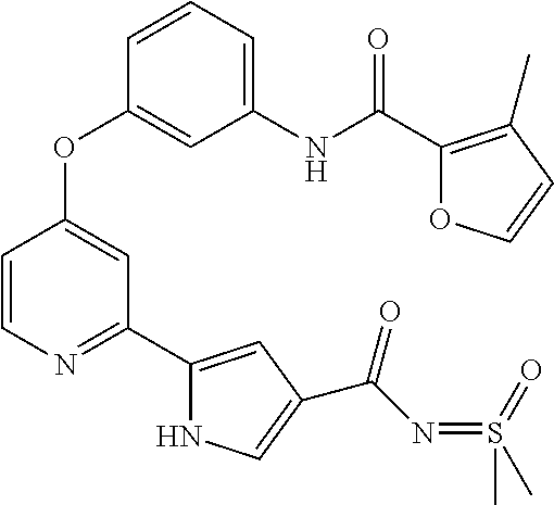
C1(NC(C2=C(C)C=CO2)=O)=CC=CC(OC2=CC(C3=CC(C(N=S(C)(=O)C)=O)=CN3)=NC=C2)=C1
